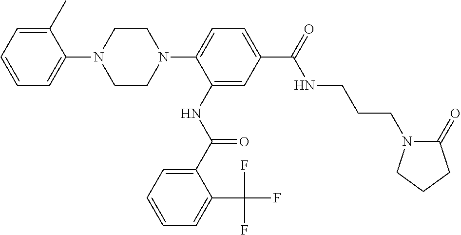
C1=C(C)C(N2CCN(C3=CC=C(C(NCCCN4C(=O)CCC4)=O)C=C3NC(=O)C3=CC=CC=C3C(F)(F)F)CC2)=CC=C1
